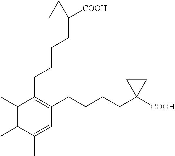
C1(C)=C(C)C(C)=CC(CCCCC2([COOH])CC2)=C1CCCCC1([COOH])CC1
